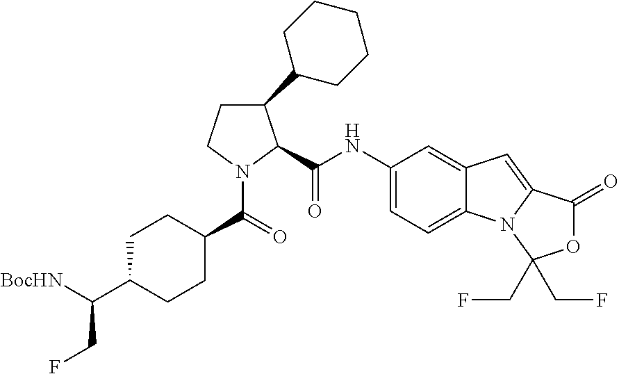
C1CN(C(=O)C2CCC(C([BocHN])CF)CC2)C(C(NC2=CC=C3C(=C2)C=C2N3C(CF)(CF)OC2=O)=O)C1C1CCCCC1
